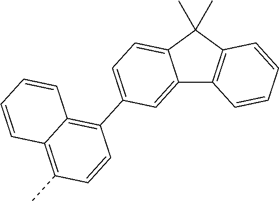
C12=CC(C3=C4C(=C(C)C=C3)C=CC=C4)=CC=C1C(C)(C)C1=C2C=CC=C1
